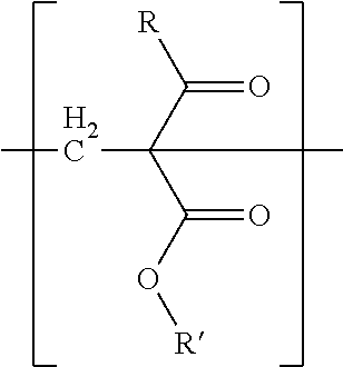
CCC(C)(C([R])=O)C(O[R])=O
